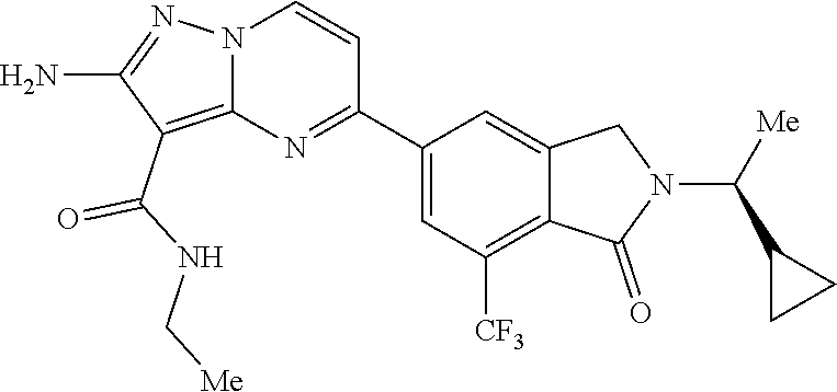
C1(N)=NN2C(=C1C(NC[Me])=O)N=C(C1=CC([CF3])=C3C(=C1)CN(C(C1CC1)[Me])C3=O)C=C2
